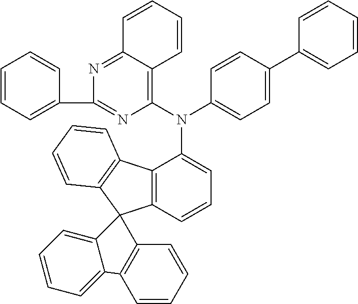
C1(N(C2=CC=C(C3=CC=CC=C3)C=C2)C2=CC=CC3=C2C2=C(C34C3=C(C=CC=C3)C3=CC=CC=C43)C=CC=C2)=C2C(=NC(C3=CC=CC=C3)=N1)C=CC=C2
